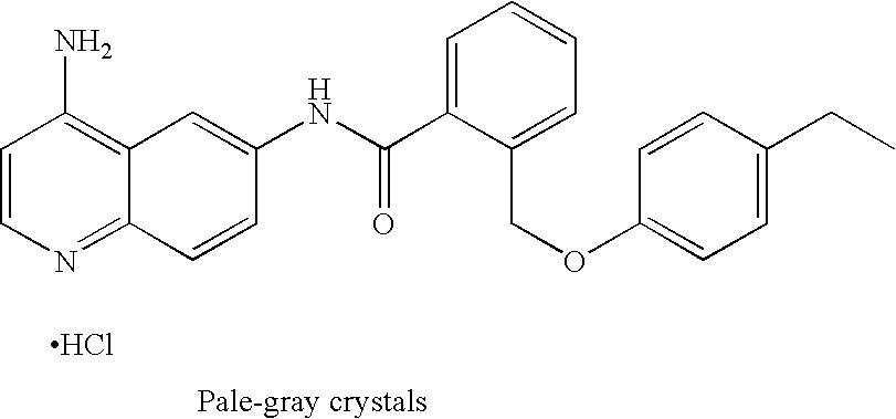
Cl.C12=NC=CC(N)=C1C=C(NC(=O)C1=CC=CC=C1COC1=CC=C(CC)C=C1)C=C2
